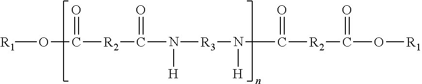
[R1]OC(=O)[R2]C(=O)N([H])[R3]N([H])C(=O)[R2]C(=O)O[R1]
